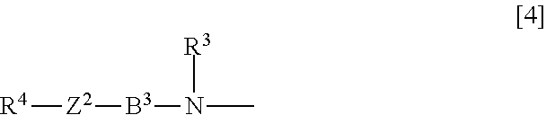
[R4][Z2][B3]N(C)[R3]
